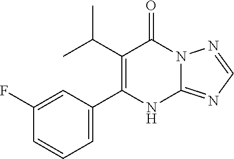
C12=NC=NN1C(=O)C(C(C)C)=C(C1=CC=CC(F)=C1)N2
